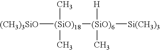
[(CH3)3SiO][(SiO)18]([(SiO)6]([Si(CH3)3])([H])C)(C)C
